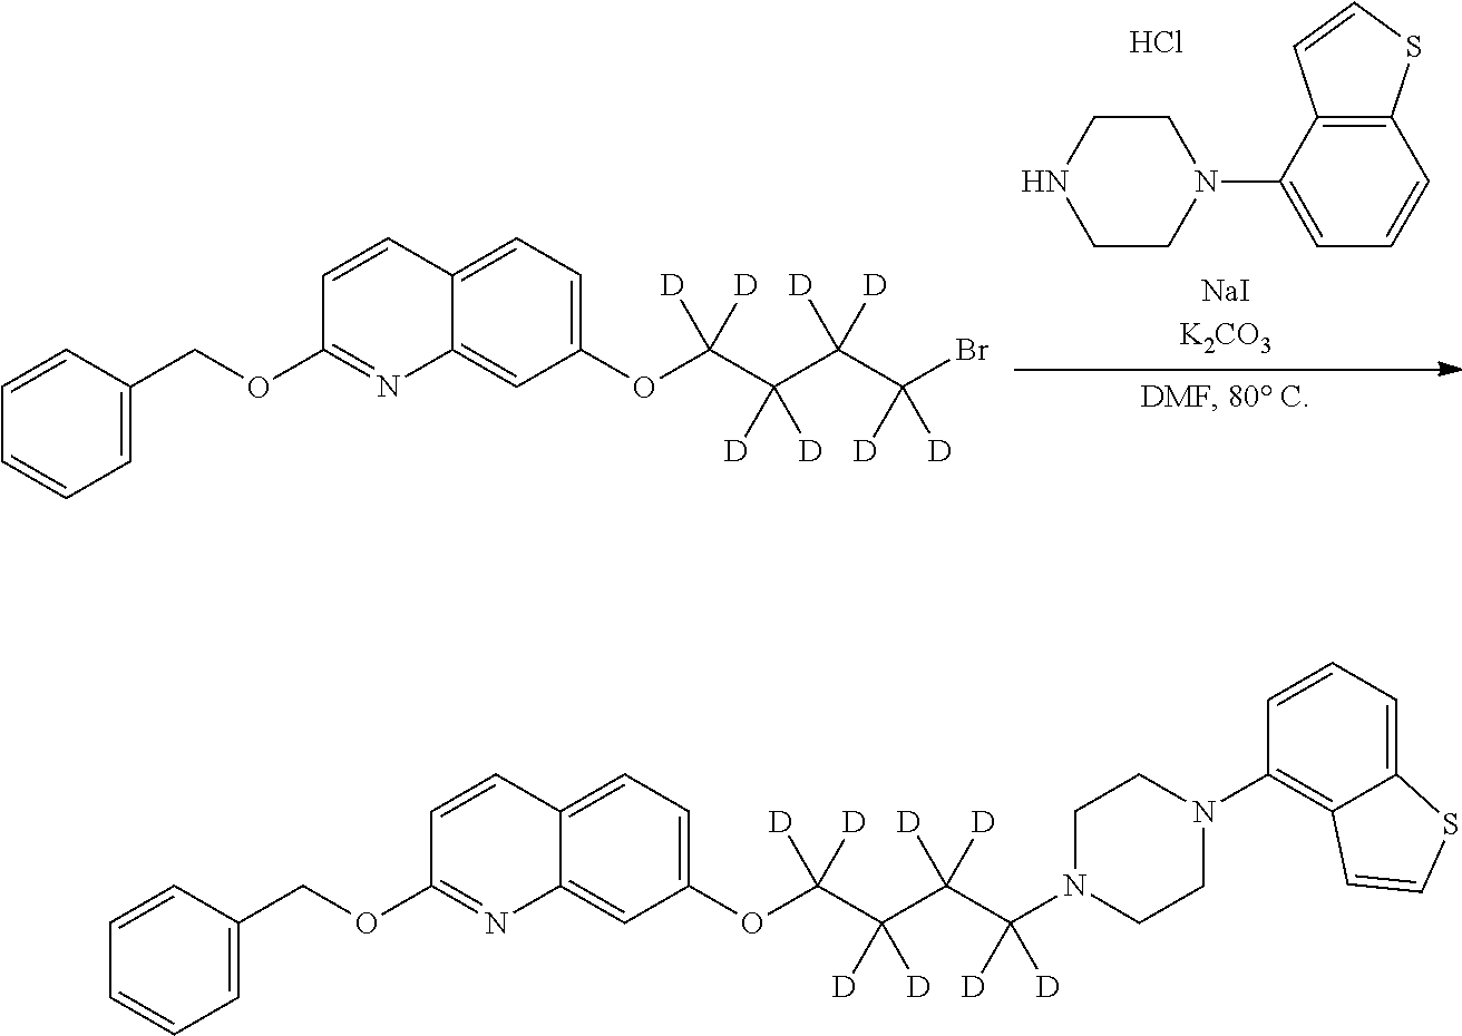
C1CNCCN1C1=CC=CC2=C1C=CS2.Cl.C1=CC(COC2=NC3=CC(OC(C(C(C(Br)([D])[D])([D])[D])([D])[D])([D])[D])=CC=C3C=C2)=CC=C1.C1=CC(COC2=NC3=CC(OC(C(C(C(N4CCN(C5=C6C(=CC=C5)SC=C6)CC4)([D])[D])([D])[D])([D])[D])([D])[D])=CC=C3C=C2)=CC=C1
